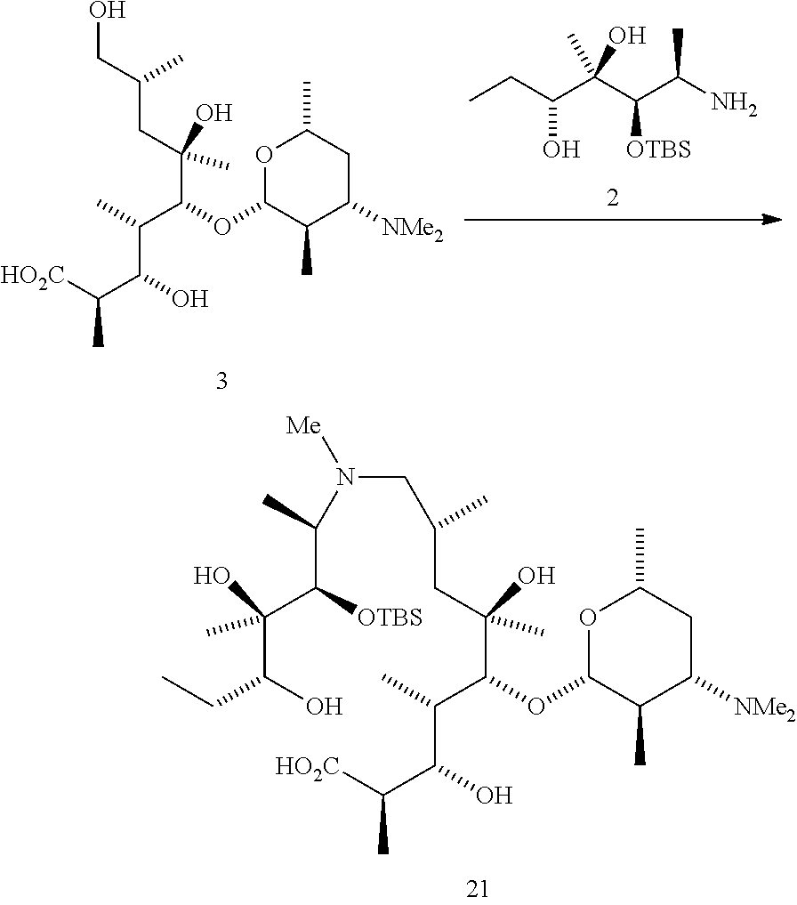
CCC(C(C(C(N)C)[OTBS])(C)O)O.OCC(CC(C)(O)C(C(C)C(C(C)[HO2C])O)OC1OC(C)CC([NMe2])C1C)C.C(C(CC(C)(O)C(C(C)C(C(C)[HO2C])O)OC1OC(C)CC([NMe2])C1C)C)N(C(C)C(C(C)(O)C(CC)O)[OTBS])[Me]
